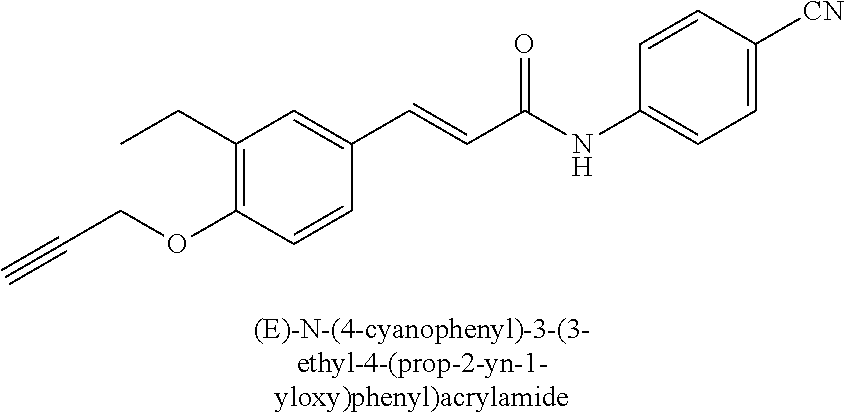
C1(CC)=C(OCC#C)C=CC(C=CC(NC2=CC=C([CN])C=C2)=O)=C1
